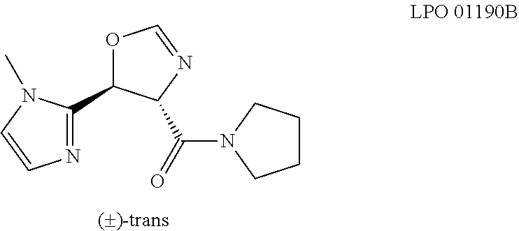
N1=C(C2OC=NC2C(=O)N2CCCC2)N(C)C=C1
